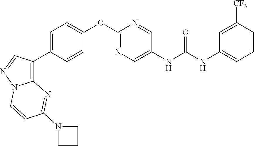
C1=C(C2=C3N(N=C2)C=CC(N2CCC2)=N3)C=CC(OC2=NC=C(NC(NC3=CC=CC([CF3])=C3)=O)C=N2)=C1
